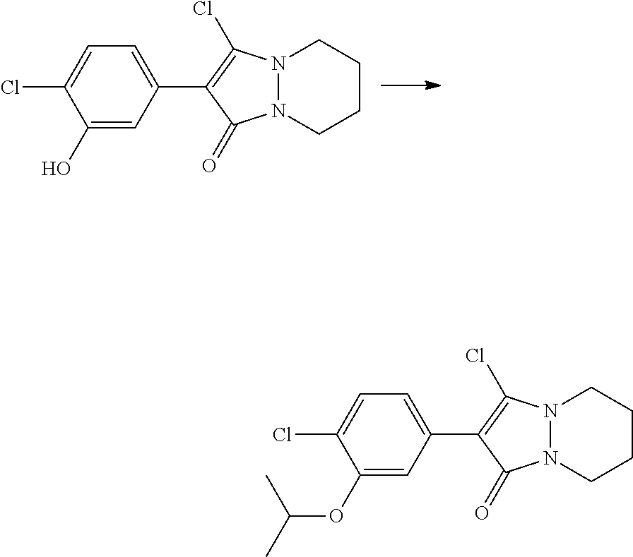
N12N(CCCC1)C(=O)C(C1=CC=C(Cl)C(O)=C1)=C2Cl.N12N(CCCC1)C(=O)C(C1=CC=C(Cl)C(OC(C)C)=C1)=C2Cl
